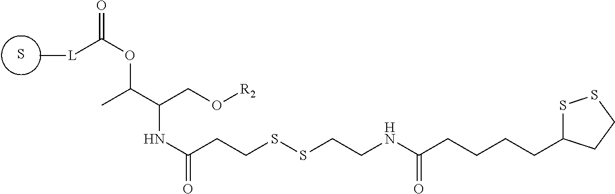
S.C[L]C(OC(C(CO[R2])NC(=O)CCSSCCNC(CCCCC1SSCC1)=O)C)=O
